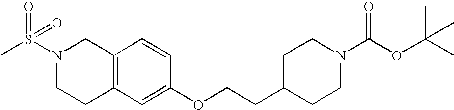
N1(S(C)(=O)=O)CCC2=C(C=CC(OCCC3CCN(C(OC(C)(C)C)=O)CC3)=C2)C1
